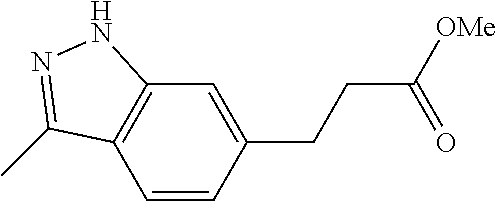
C1=CC(CCC([OMe])=O)=CC2=C1C(C)=NN2
